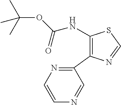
N(C1=C(C2=NC=CN=C2)N=CS1)C(=O)OC(C)(C)C
